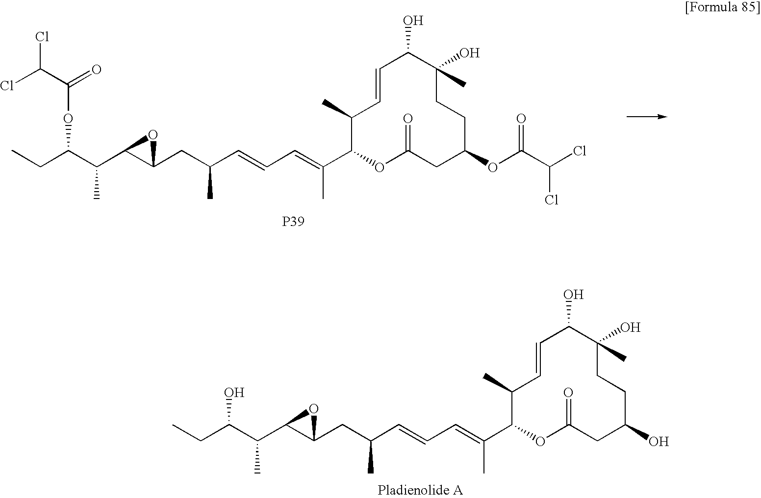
[P39].C(=C(C)C1C(C)C=CC(O)C(C)(O)CCC(OC(C(Cl)Cl)=O)CC(=O)O1)C=CC(CC1C(C(C(CC)OC(=O)C(Cl)Cl)C)O1)C.[Pladienolide A].C(=C(C)C1C(C)C=CC(O)C(C)(O)CCC(O)CC(=O)O1)C=CC(CC1C(C(C(CC)O)C)O1)C
